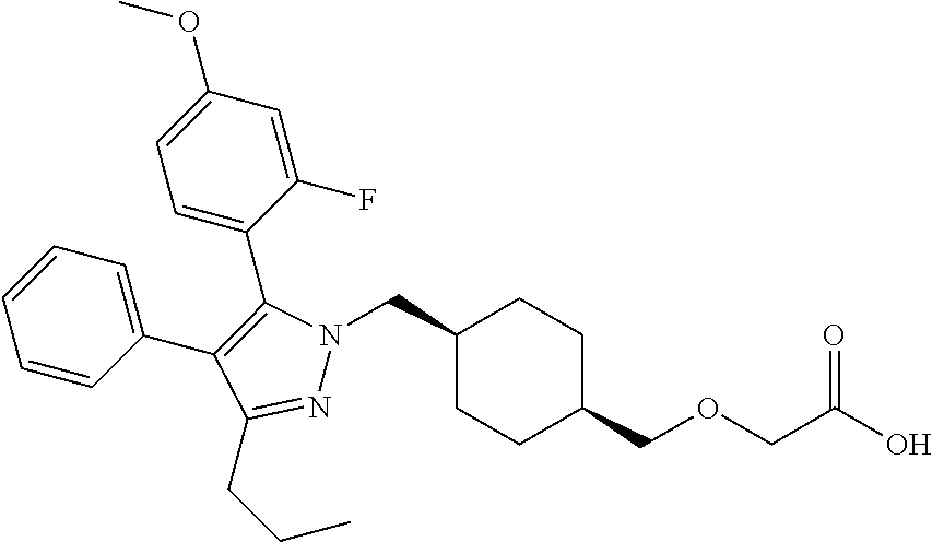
C1(CN2N=C(CCC)C(C3=CC=CC=C3)=C2C2=CC=C(OC)C=C2F)CCC(COCC(O)=O)CC1
